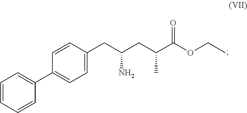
C1=C(CC(CC(C(OCC)=O)C)N)C=CC(C2=CC=CC=C2)=C1
